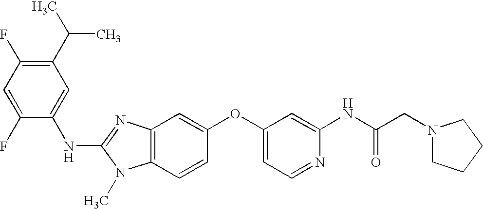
C1(C(C)C)=C(F)C=C(F)C(NC2=NC3=C(N2C)C=CC(OC2=CC=NC(NC(CN4CCCC4)=O)=C2)=C3)=C1
